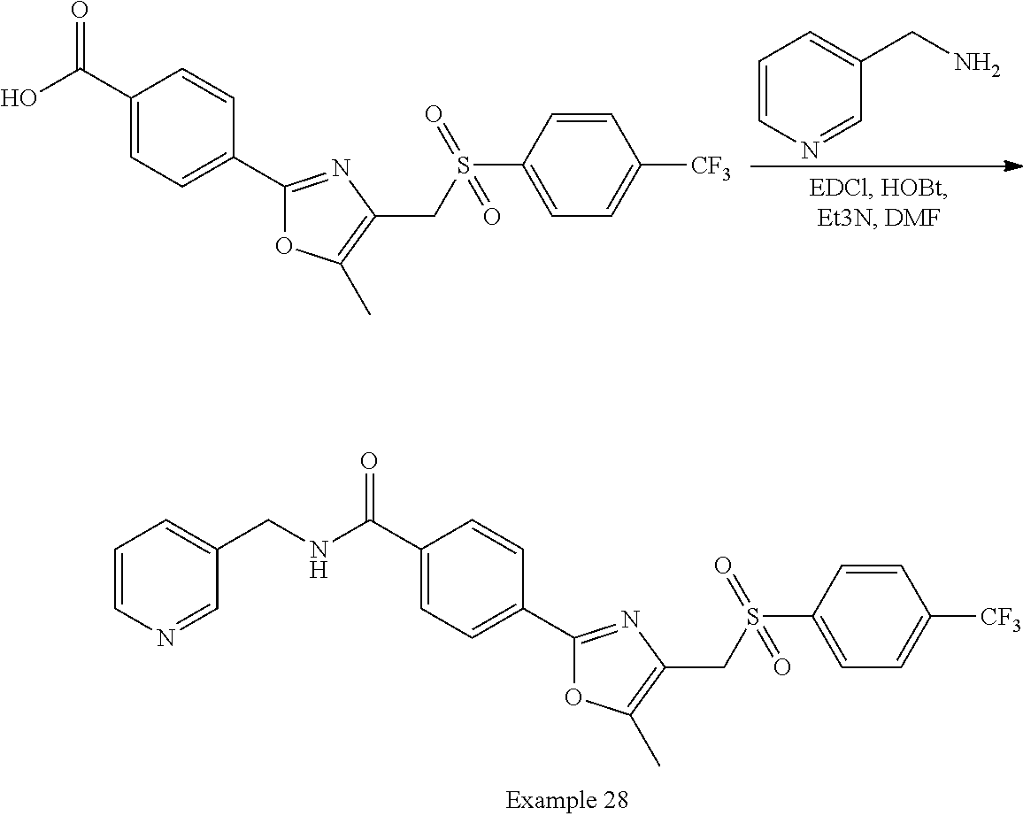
N(C(C1=CC=C(C2=NC(CS(C3=CC=C([CF3])C=C3)(=O)=O)=C(C)O2)C=C1)=O)CC1=CC=CN=C1.C1=CN=CC(CN)=C1.OC(C1=CC=C(C2=NC(CS(C3=CC=C([CF3])C=C3)(=O)=O)=C(C)O2)C=C1)=O
